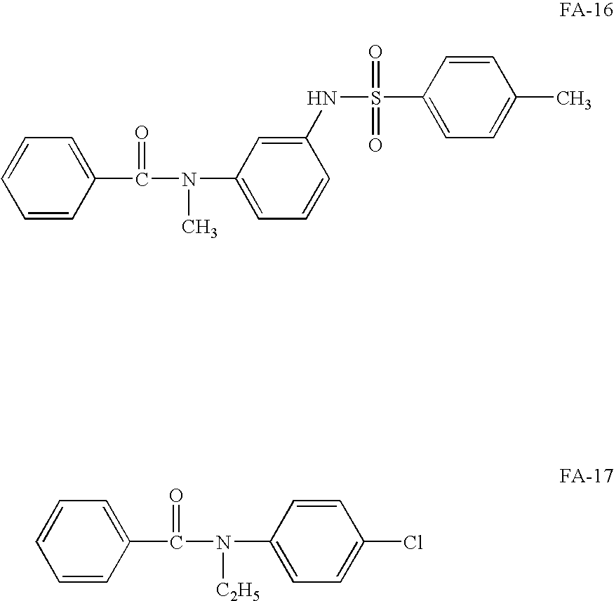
C1=CC(C(=O)N(C)C2=CC=CC(NS(=O)(=O)C3=CC=C(C)C=C3)=C2)=CC=C1.C1=CC(C(=O)N([C2H5])C2=CC=C(Cl)C=C2)=CC=C1
